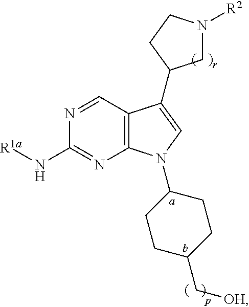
N1=CC2=C(N=C1N[R1a])N(C1CCC(C[OH])CC1)C=C2C1CN([R2])CC1
